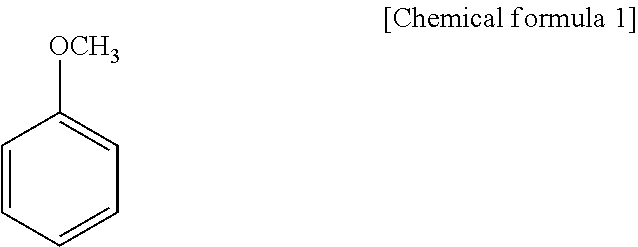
C1=CC=CC=C1[OCH3]
